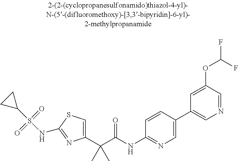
C1(C(C(NC2=NC=C(C3=CN=CC(OC(F)F)=C3)C=C2)=O)(C)C)=CSC(NS(C2CC2)(=O)=O)=N1
